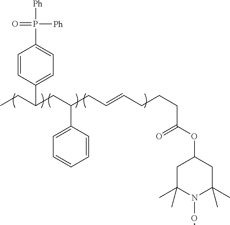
C1=CC(C(CC)CC(CC=CCCCC(OC2CC(C)(C)N(O)C(C)(C)C2)=O)C2=CC=CC=C2)=CC=C1P([Ph])(=O)[Ph]
